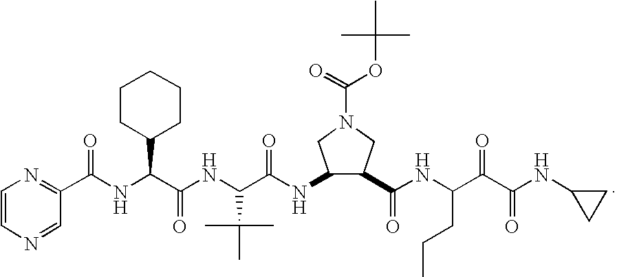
C1=CN=CC(C(NC(C(NC(C(NC2C(C(NC(C(C(NC3CC3)=O)=O)CCC)=O)CN(C(=O)OC(C)(C)C)C2)=O)C(C)(C)C)=O)C2CCCCC2)=O)=N1
